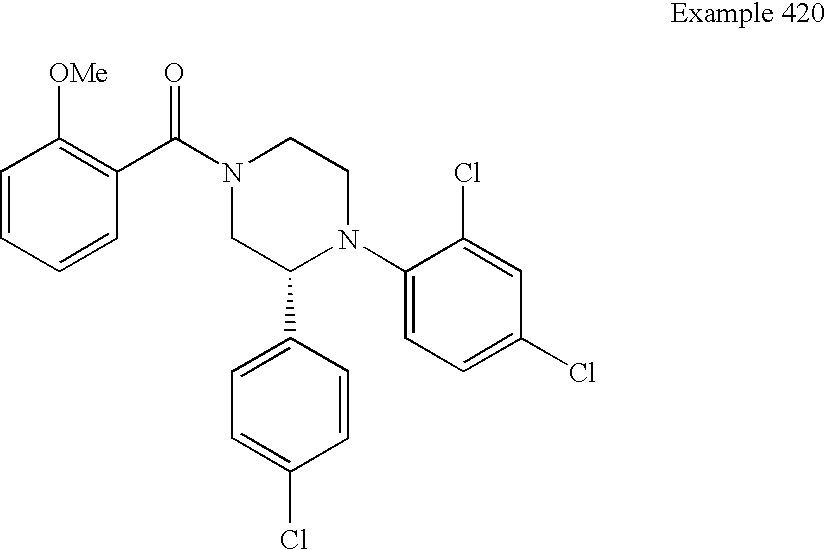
C1=CC=CC(C(N2CC(C3=CC=C(Cl)C=C3)N(C3=CC=C(Cl)C=C3Cl)CC2)=O)=C1[OMe]
